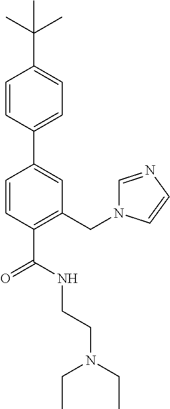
C1=CC(C2=CC(CN3C=NC=C3)=C(C(NCCN(CC)CC)=O)C=C2)=CC=C1C(C)(C)C
